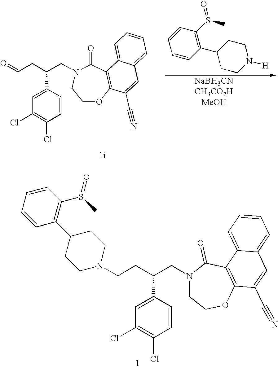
C1=C(C(CC=O)CN2C(=O)C3=C(OCC2)C(C#N)=CC2=CC=CC=C32)C=CC(Cl)=C1Cl.C1(C2=C(S(C)=O)C=CC=C2)CCN([H])CC1.C1=C(C(CCN2CCC(C3=C(S(C)=O)C=CC=C3)CC2)CN2CCOC3=C(C2=O)C2=CC=CC=C2C=C3C#N)C=CC(Cl)=C1Cl
